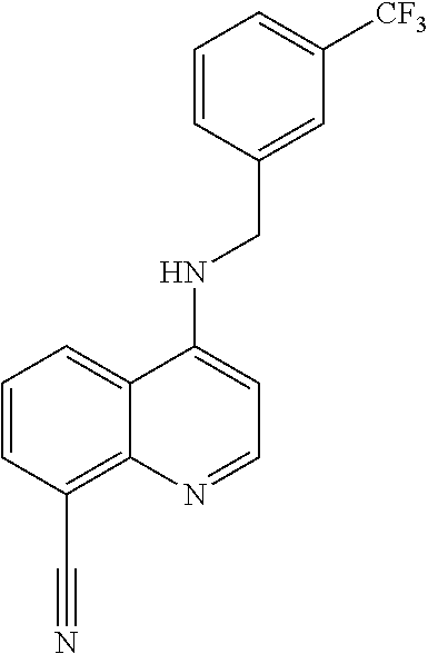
C1([CF3])=CC=CC(CNC2=CC=NC3=C(C#N)C=CC=C23)=C1
